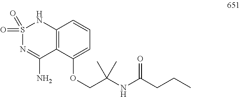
S1(=O)(=O)N=C(N)C2=C(N1)C=CC=C2OCC(NC(CCC)=O)(C)C
